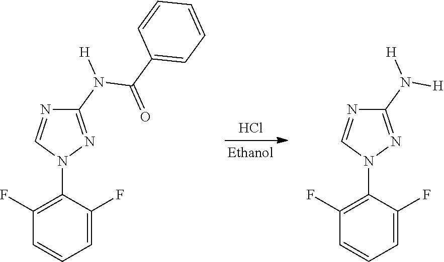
Cl.C1(N(C(=O)C2=CC=CC=C2)[H])=NN(C2=C(F)C=CC=C2F)C=N1.C1(N([H])[H])=NN(C2=C(F)C=CC=C2F)C=N1
